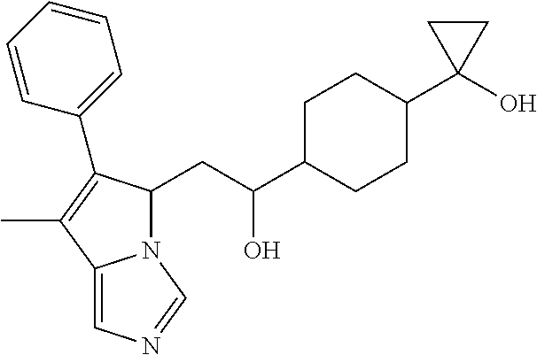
N12C(CC(C3CCC(C4(O)CC4)CC3)O)C(C3=CC=CC=C3)=C(C)C1=CN=C2
